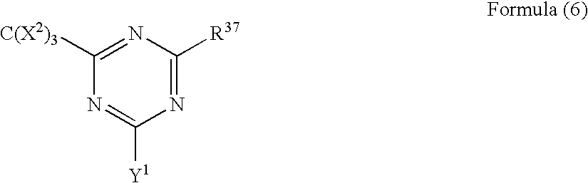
C1([C(X2)3])=NC([R37])=NC([Y1])=N1
